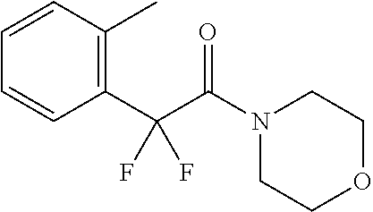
C1OCCN(C(C(C2=C(C)C=CC=C2)(F)F)=O)C1
